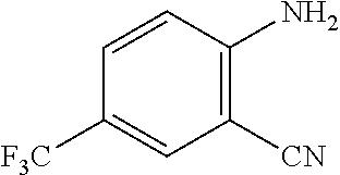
C1([CN])=C(N)C=CC([F3C])=C1
